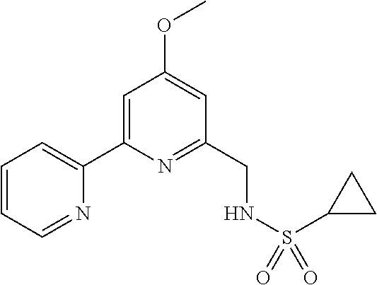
C1=CC=NC(C2=CC(OC)=CC(CNS(C3CC3)(=O)=O)=N2)=C1
